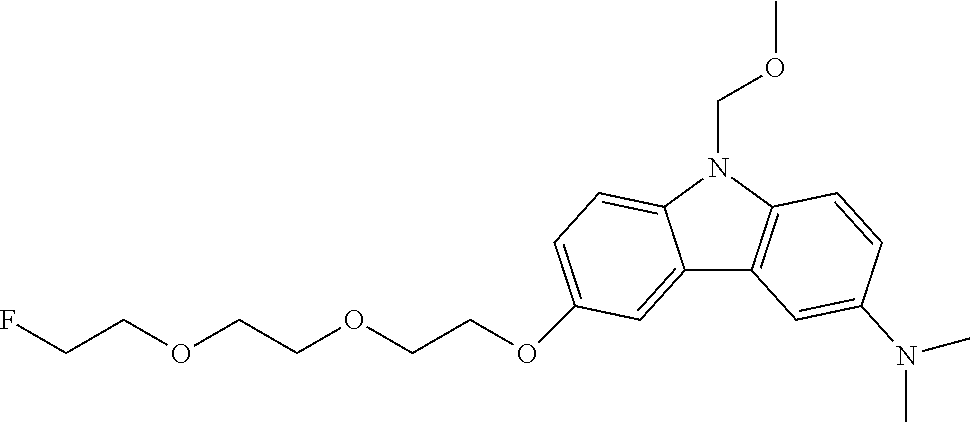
O(CCOCCOCCF)C1=CC=C2C(=C1)C1=C(N2COC)C=CC(N(C)C)=C1
